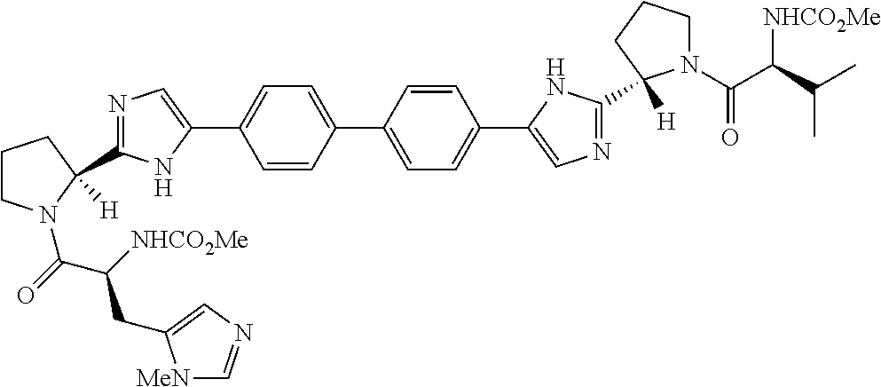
C1=CC(C2=CC=C(C3=CN=C(C4([H])N(C(=O)C([NHCO2Me])CC5=CN=C[MeN]5)CCC4)N3)C=C2)=CC=C1C1=CN=C(C2([H])N(C(C(C(C)C)[NHCO2Me])=O)CCC2)N1
